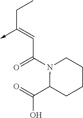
C(C(N1C(C(=O)O)CCCC1)=O)=C(CC)->C
